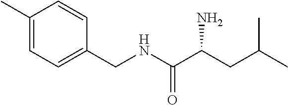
C1(C)=CC=C(CNC(C(CC(C)C)N)=O)C=C1
